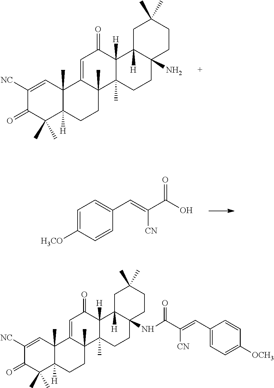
C1([NC])=CC2(C)C([H])(C(C)(C)C1=O)CCC1(C)C2=CC(=O)C2([H])C1(C)CCC1(N)C2([H])CC(C)(C)CC1.C1=C([H3CO])C=CC(C=C(C(O)=O)[CN])=C1.C1([NC])=CC2(C)C([H])(C(C)(C)C1=O)CCC1(C)C2=CC(=O)C2([H])C1(C)CCC1(NC(=O)C(=CC3=CC=C([OCH3])C=C3)[CN])C2([H])CC(C)(C)CC1
